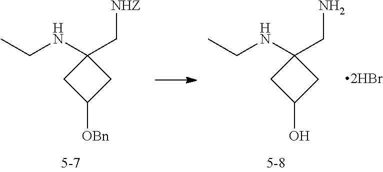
N(C1(C[NHZ])CC([OBn])C1)CC.N(C1(CN)CC(O)C1)CC
